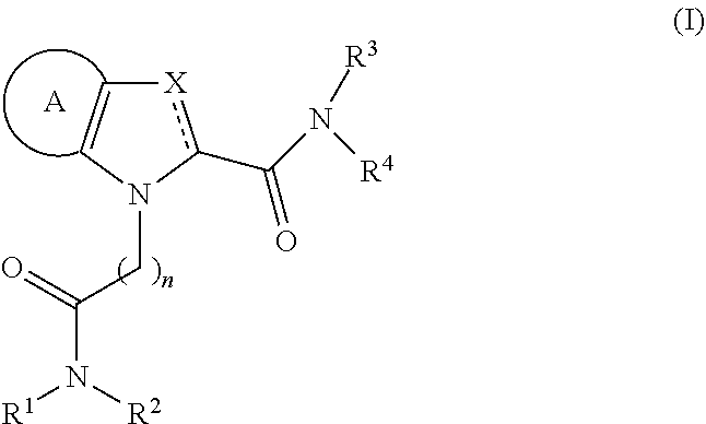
[X]1c(C(N([R4])[R3])=O)N(CC(=O)N([R1])[R2])C=C1.[A]
